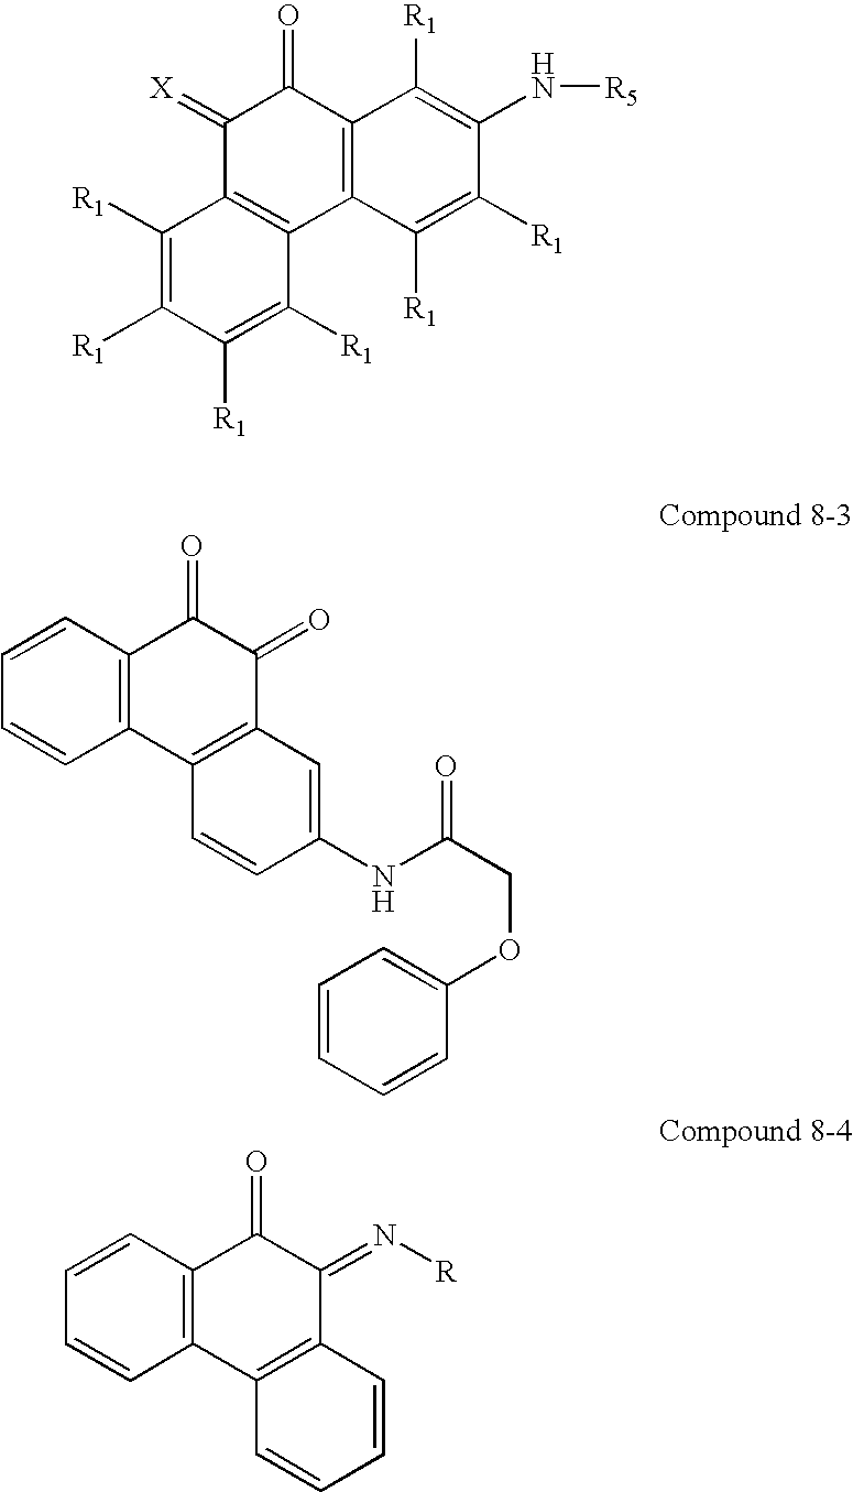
C12=C(C([R1])=C([R1])C(N[R5])=C1[R1])C1=C(C(=[X])C2=O)C([R1])=C([R1])C([R1])=C1[R1].C1=CC2=C(C=C1)C1=C(C(=O)C2=O)C=C(NC(COC2=CC=CC=C2)=O)C=C1.C1=CC2=C(C=C1)C1=C(C(=N[R])C2=O)C=CC=C1
